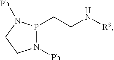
P1(CCN[R9])N([Ph])CCN1[Ph]
